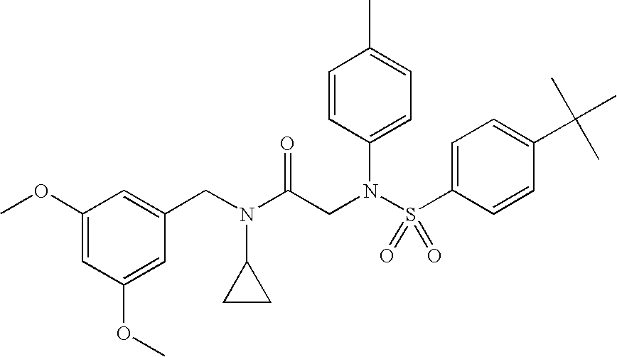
COC1=CC(OC)=CC(CN(C(CN(S(C2=CC=C(C(C)(C)C)C=C2)(=O)=O)C2=CC=C(C)C=C2)=O)C2CC2)=C1
